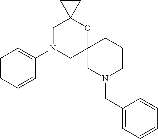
C1=CC=CC(N2CC3(OC4(C2)CC4)CN(CC2=CC=CC=C2)CCC3)=C1
